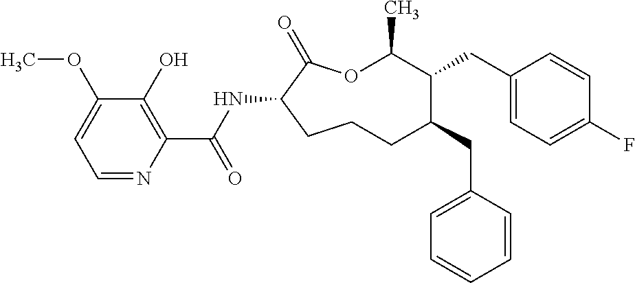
O1C(C)C(CC2=CC=C(F)C=C2)C(CC2=CC=CC=C2)CCCC(NC(C2=C(O)C(OC)=CC=N2)=O)C1=O
